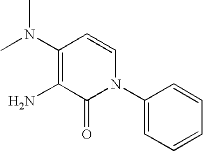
C1(N(C)C)=C(N)C(=O)N(C2=CC=CC=C2)C=C1
